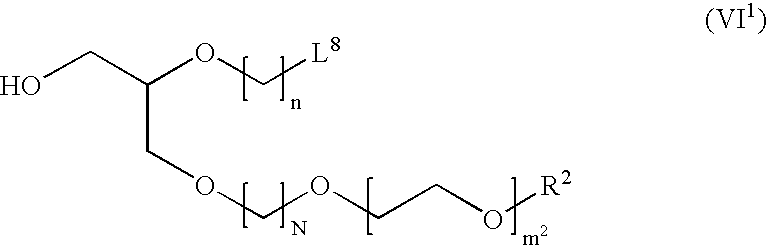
OCC(OC[L8])COCOCCO[R2]
